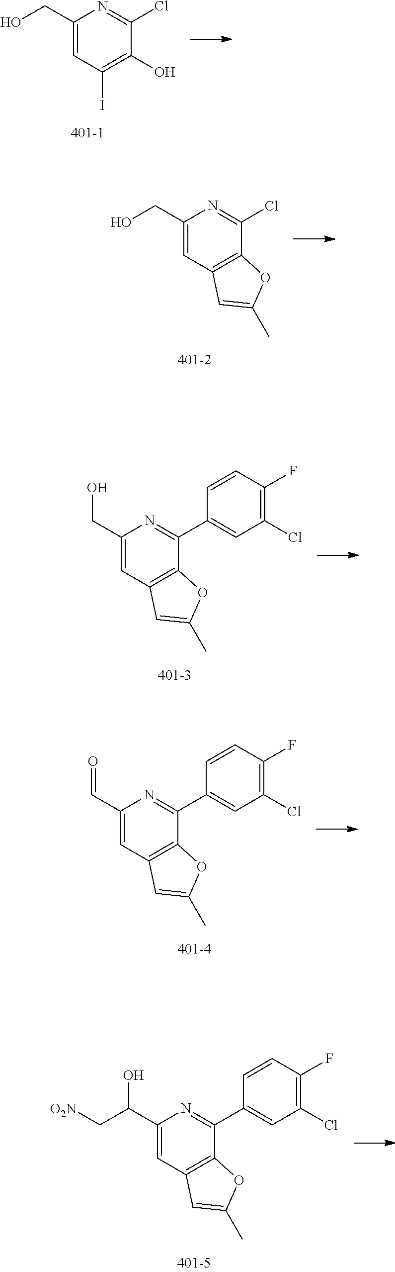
C1(CO)=CC(I)=C(O)C(Cl)=N1.C1(CO)=CC2=C(C(Cl)=N1)OC(C)=C2.C1(CO)=CC2=C(C(C3=CC(Cl)=C(F)C=C3)=N1)OC(C)=C2.C1(C=O)=CC2=C(C(C3=CC(Cl)=C(F)C=C3)=N1)OC(C)=C2.C1(C(O)C[O2N])=CC2=C(C(C3=CC(Cl)=C(F)C=C3)=N1)OC(C)=C2
